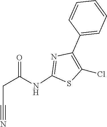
C1=CC(C2=C(Cl)SC(NC(CC#N)=O)=N2)=CC=C1
